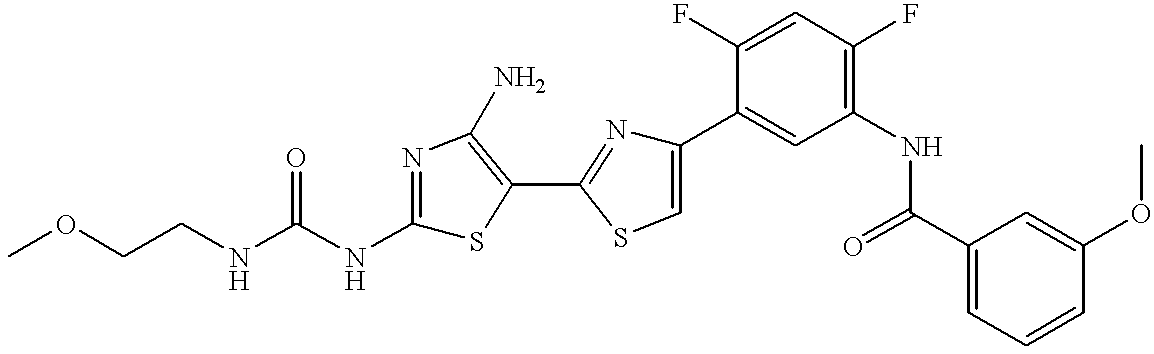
O(CCNC(NC1=NC(N)=C(C2=NC(C3=CC(NC(C4=CC=CC(OC)=C4)=O)=C(F)C=C3F)=CS2)S1)=O)C
